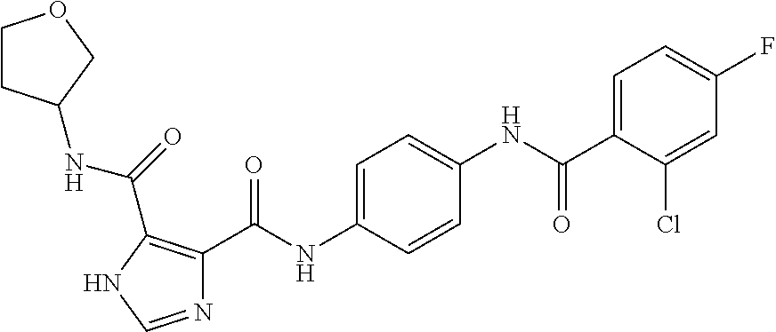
N1=CNC(C(=O)NC2CCOC2)=C1C(NC1=CC=C(NC(C2=CC=C(F)C=C2Cl)=O)C=C1)=O
